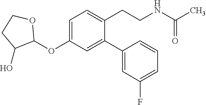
C1(OC2=CC=C(CCNC(C)=O)C(C3=CC(F)=CC=C3)=C2)OCCC1O
